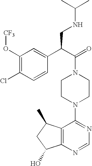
C(N1CCN(C2=NC=NC3=C2C(C)CC3O)CC1)(C(C1=CC(O[CF3])=C(Cl)C=C1)CNC(C)C)=O
